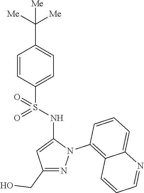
C1=CC(S(NC2=CC(CO)=NN2C2=C3C(=CC=C2)N=CC=C3)(=O)=O)=CC=C1C([Me])([Me])[Me]
